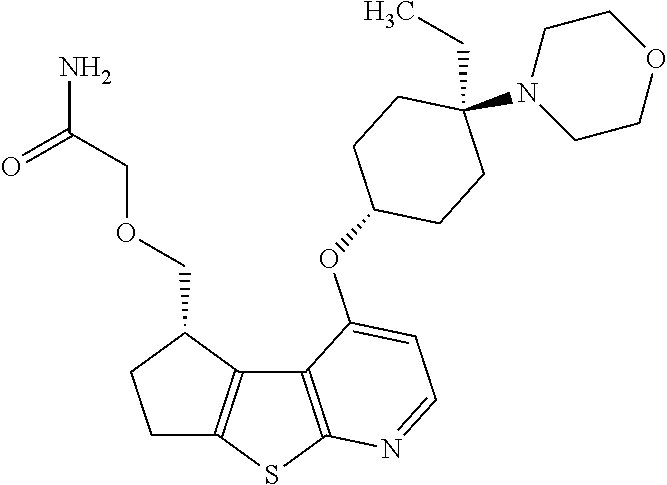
C12=C(SC3=C1C(COCC(N)=O)CC3)N=CC=C2OC1CCC(CC)(N2CCOCC2)CC1
